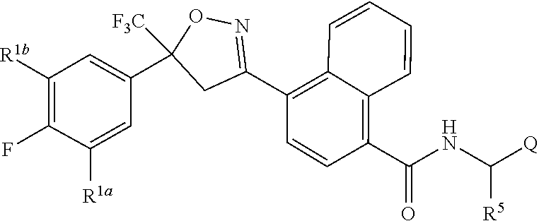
N(C([R5])[Q])C(C1=C2C(=C(C3=NOC(C4=CC([R1b])=C(F)C([R1a])=C4)([F3C])C3)C=C1)C=CC=C2)=O
